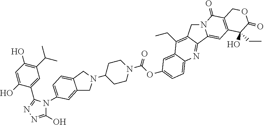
N12CC3=C(CC)C4=CC(OC(N5CCC(N6CC7=CC(N8C(O)=NN=C8C8=CC(C(C)C)=C(O)C=C8O)=CC=C7C6)CC5)=O)=CC=C4N=C3C1=CC1=C(C2=O)COC(=O)C1(CC)O
